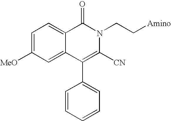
C1=C([MeO])C=C2C(=C1)C(=O)N(CC[Amino])C([CN])=C2C1=CC=CC=C1
